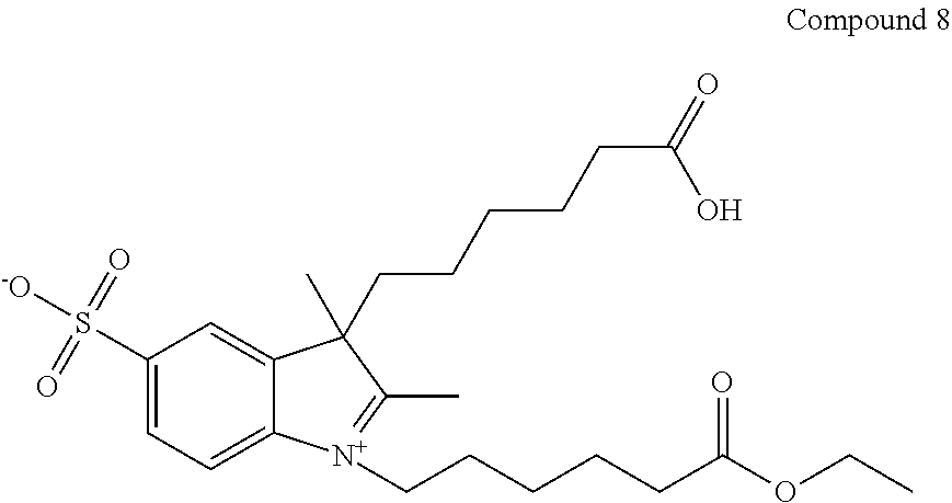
C1(S([-O])(=O)=O)=CC=C2C(=C1)C(C)(CCCCCC(=O)O)C(C)=[N+]2CCCCCC(OCC)=O
